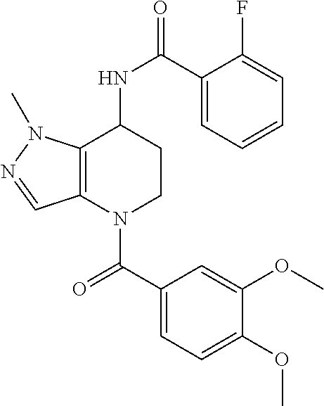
C12=C(N(C(C3=CC=C(OC)C(OC)=C3)=O)CCC1NC(=O)C1=CC=CC=C1F)C=NN2C
